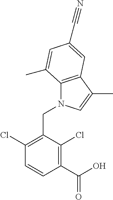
C1(C(O)=O)=C(Cl)C(CN2C3=C(C(C)=C2)C=C(C#N)C=C3C)=C(Cl)C=C1
